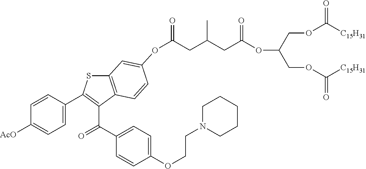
C(CC(CC(OC(COC([C15H31])=O)COC([C15H31])=O)=O)C)(=O)OC1=CC2=C(C(C(C3=CC=C(OCCN4CCCCC4)C=C3)=O)=C(C3=CC=C([AcO])C=C3)S2)C=C1
